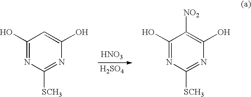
[HNO3].[H2SO4].C1(O)=NC([SCH3])=NC(O)=C1.C1(O)=NC([SCH3])=NC(O)=C1[NO2]
